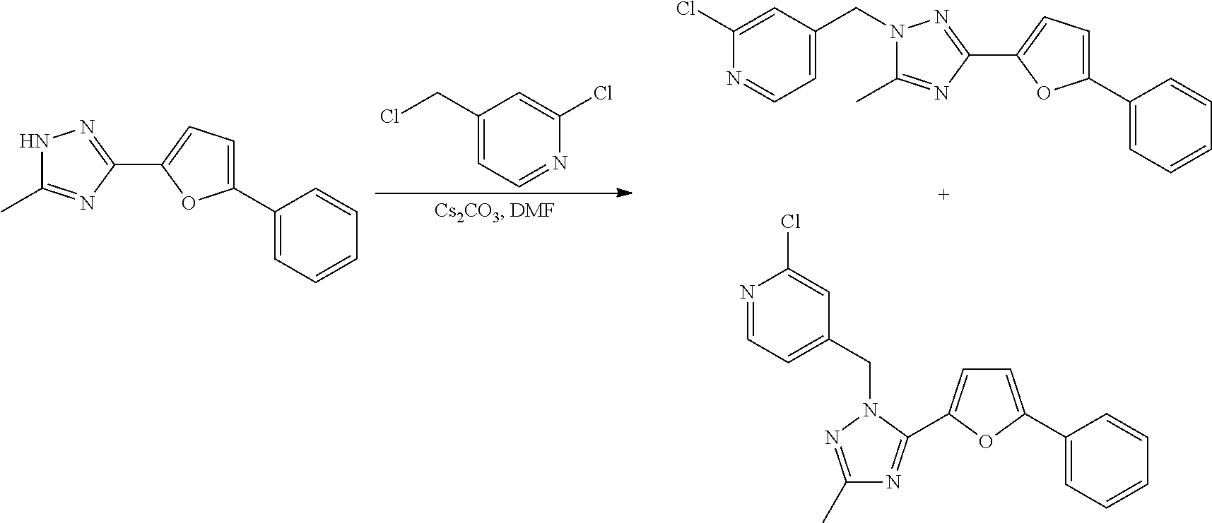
C1(C2=CC=C(C3=NNC(C)=N3)O2)=CC=CC=C1.C1(CCl)=CC=NC(Cl)=C1.N1(CC2=CC=NC(Cl)=C2)C(C)=NC(C2=CC=C(C3=CC=CC=C3)O2)=N1.C1(C)=NN(CC2=CC=NC(Cl)=C2)C(C2=CC=C(C3=CC=CC=C3)O2)=N1
